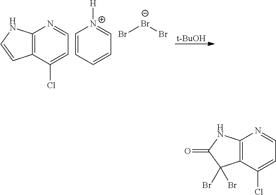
C12=C(C(Cl)=CC=N1)C=CN2.C1=CC=CC=[N+]1[H].Br[Br-]Br.[t-BuOH].C12=C(C(Cl)=CC=N1)C(Br)(Br)C(=O)N2
